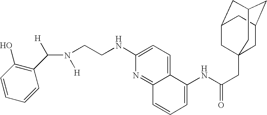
C1=CC=CC(C(N([H])CCNC2=CC=C3C(=N2)C=CC=C3NC(CC23CC4CC(CC(C2)C4)C3)=O)[H])=C1O
